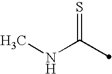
CNC(=S)C
